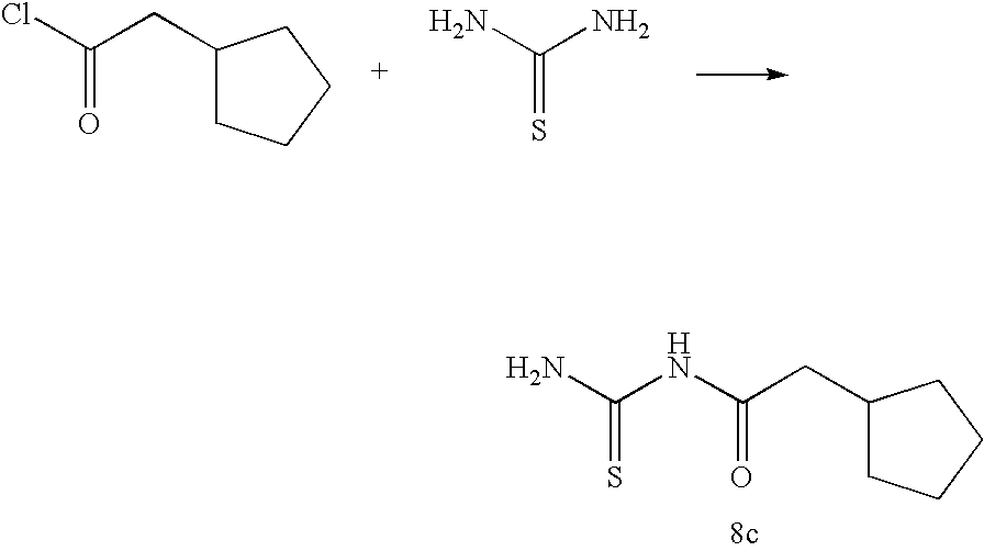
C1(CC(Cl)=O)CCCC1.NC(N)=S.C1(CC(NC(N)=S)=O)CCCC1
